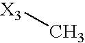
[X3]C
